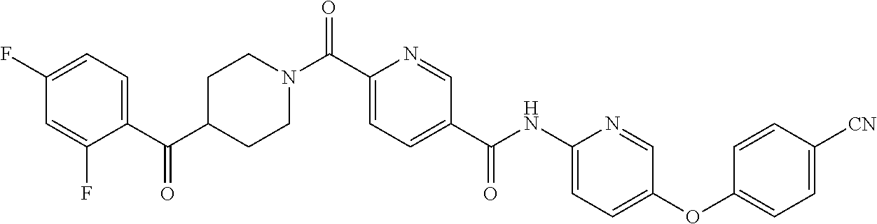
C1(F)=CC=C(C(C2CCN(C(C3=CC=C(C(NC4=CC=C(OC5=CC=C([CN])C=C5)C=N4)=O)C=N3)=O)CC2)=O)C(F)=C1
